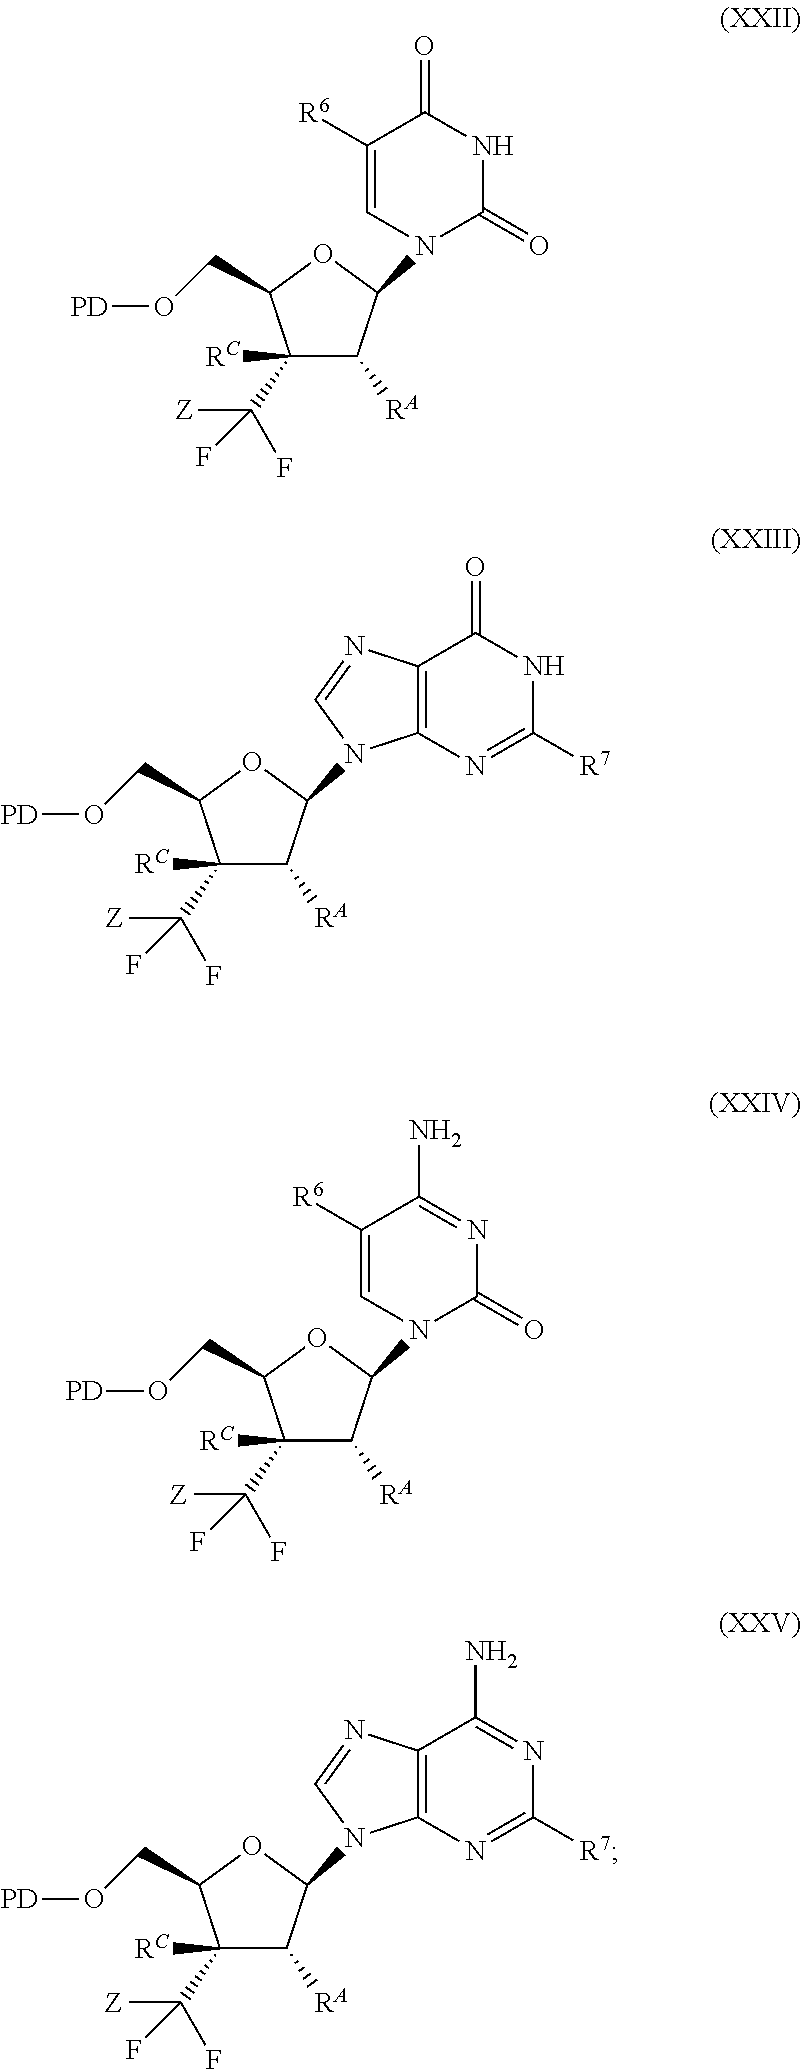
C1(C([Z])(F)F)([RC])C([RA])C(N2C(=O)NC(=O)C([R6])=C2)OC1CO[PD].C1(C([Z])(F)F)([RC])C([RA])C(N2C3=C(N=C2)C(=O)NC([R7])=N3)OC1CO[PD].C1(C([Z])(F)F)([RC])C([RA])C(N2C(=O)N=C(N)C([R6])=C2)OC1CO[PD].C1(C([Z])(F)F)([RC])C([RA])C(N2C3=C(N=C2)C(N)=NC([R7])=N3)OC1CO[PD]
